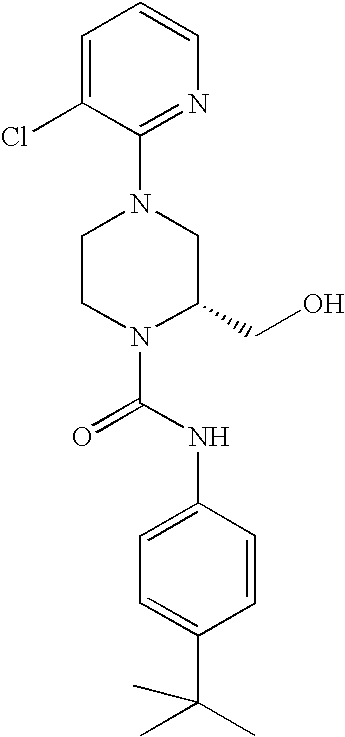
N1(C(NC2=CC=C(C(C)(C)C)C=C2)=O)C(CO)CN(C2=NC=CC=C2Cl)CC1
